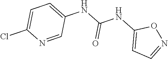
C1=C(Cl)N=CC(NC(NC2=CC=NO2)=O)=C1
